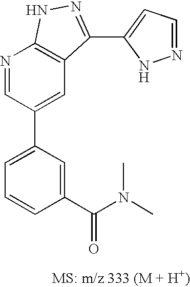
N1=CC(C2=CC=CC(C(N(C)C)=O)=C2)=CC2=C1NN=C2C1=CC=NN1
